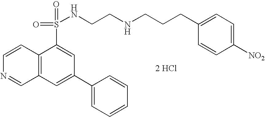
[2 HCl].C1=CC2=C(C=N1)C=C(C1=CC=CC=C1)C=C2S(=O)(=O)NCCNCCCC1=CC=C([NO2])C=C1
